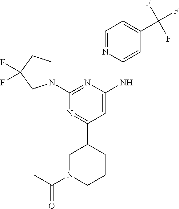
N1=C(C2CN(C(C)=O)CCC2)C=C(NC2=CC(C(F)(F)F)=CC=N2)N=C1N1CCC(F)(F)C1
